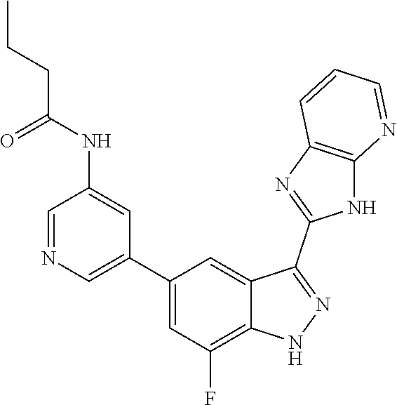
C1=NC=C(C2=CC(F)=C3C(=C2)C(C2=NC4=C(N2)N=CC=C4)=NN3)C=C1NC(CCC)=O
